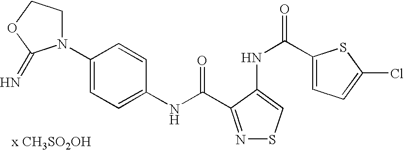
[x CH3SO2OH].C1(NC(=O)C2=NSC=C2NC(C2=CC=C(Cl)S2)=O)=CC=C(N2CCOC2=N)C=C1
